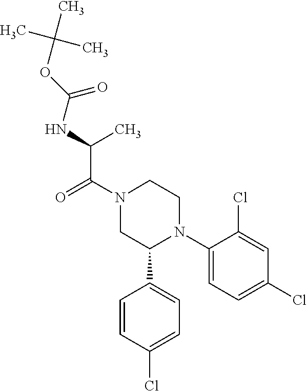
O=C(N1CC(C2=CC=C(Cl)C=C2)N(C2=CC=C(Cl)C=C2Cl)CC1)C(C)NC(OC(C)(C)C)=O
